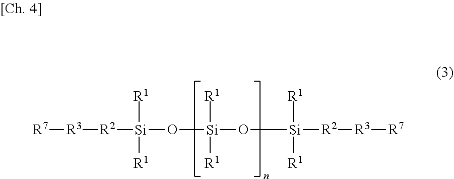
[R7][R3][R2][Si]([R1])([R1])O[Si]([R1])([R1])O[Si]([R1])([R1])[R2][R3][R7]
